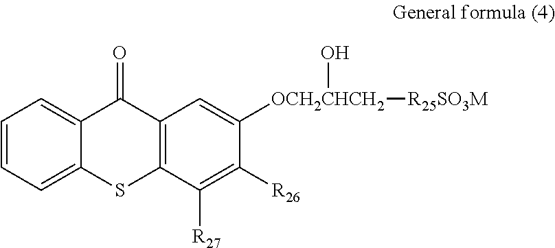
C1=CC=C2C(=C1)C(=O)C1=C(S2)C([R27])=C([R26])C([OCH2CHCH2]([R25SO3M])O)=C1
